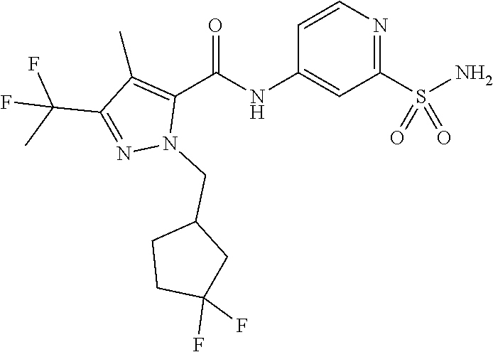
C1=CN=C(S(N)(=O)=O)C=C1NC(C1=C(C)C(C(C)(F)F)=NN1CC1CCC(F)(F)C1)=O
